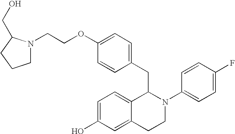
N1(CCOC2=CC=C(CC3C4=CC=C(O)C=C4CCN3C3=CC=C(F)C=C3)C=C2)CCCC1CO
